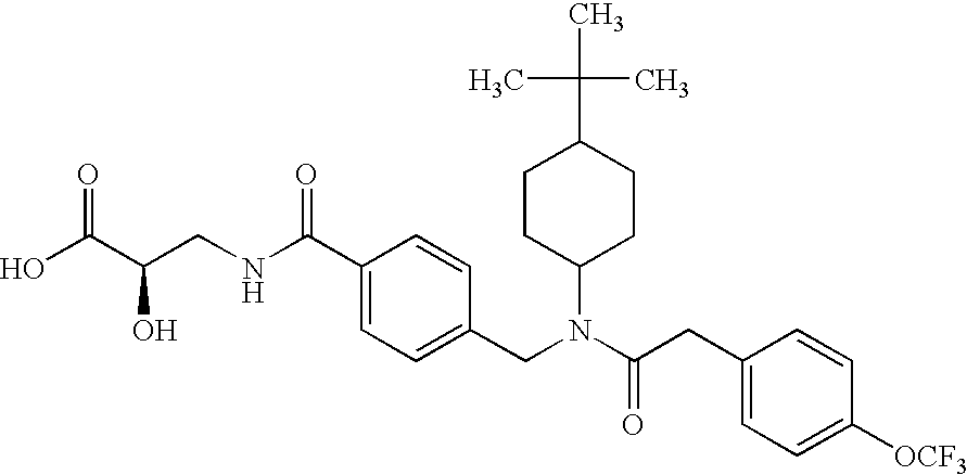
C(C1CCC(N(CC2=CC=C(C(NCC(C(O)=O)O)=O)C=C2)C(CC2=CC=C([OCF3])C=C2)=O)CC1)(C)(C)C
